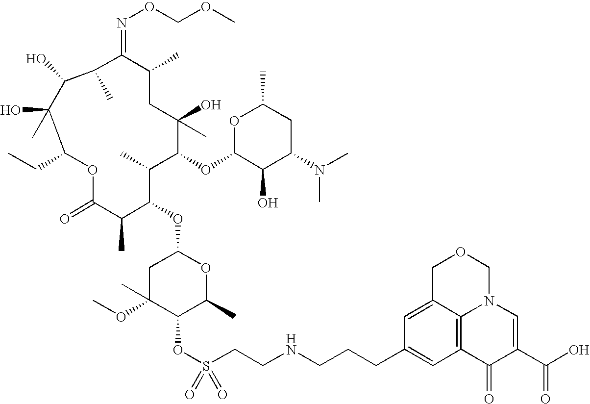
C1C(OC)(C)C(OS(CCNCCCC2=CC3=C4C(=C2)COCN4C=C(C(O)=O)C3=O)(=O)=O)C(C)OC1OC1C(C)C(OC2C(O)C(N(C)C)CC(C)O2)C(O)(C)CC(C)C(=NOCOC)C(C)C(O)C(C)(O)C(CC)OC(=O)C1C
